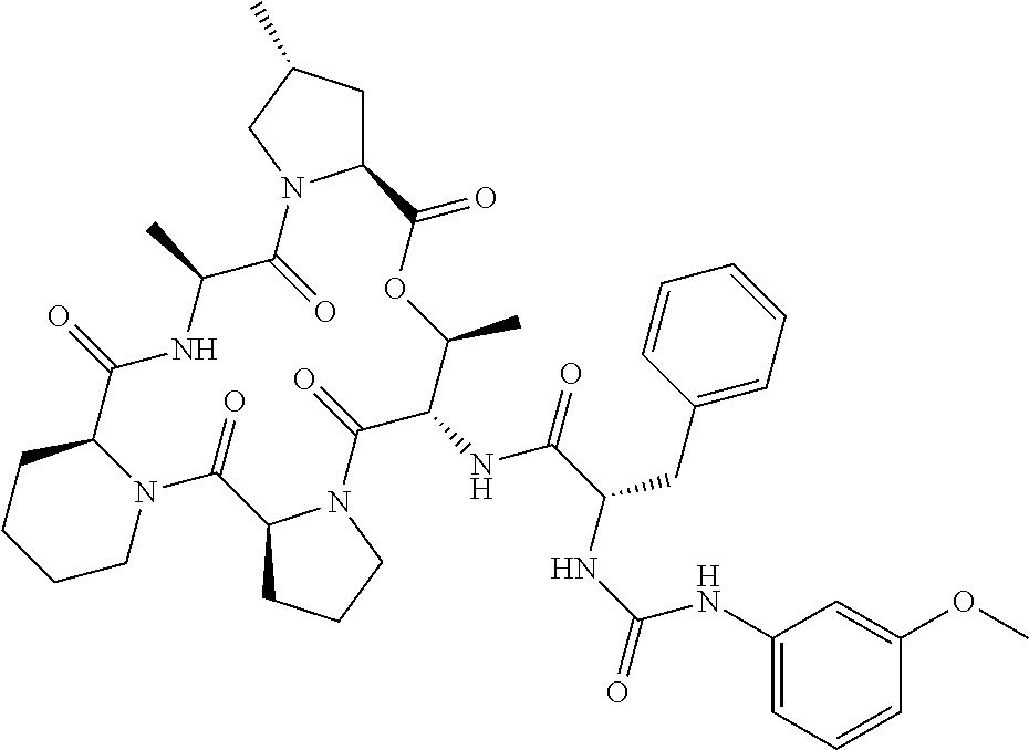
C12CC(C)CN1C(=O)C(C)NC(=O)C1CCCCN1C(=O)C1CCCN1C(=O)C(NC(=O)C(CC1=CC=CC=C1)NC(=O)NC1=CC=CC(OC)=C1)C(C)OC2=O
